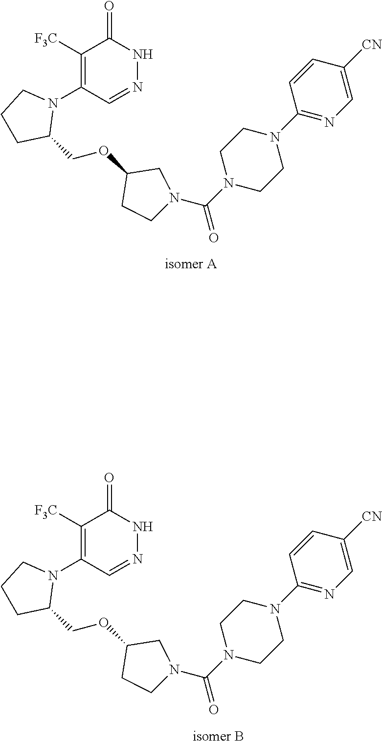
C1([F3C])=C(N2CCCC2COC2CCN(C(=O)N3CCN(C4=NC=C([CN])C=C4)CC3)C2)C=NNC1=O.C1([F3C])=C(N2CCCC2COC2CCN(C(=O)N3CCN(C4=NC=C([CN])C=C4)CC3)C2)C=NNC1=O
